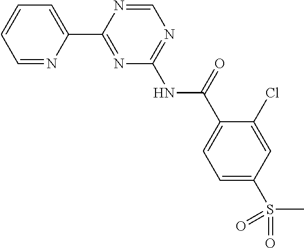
C1=NC(C2=NC(NC(=O)C3=CC=C(S(C)(=O)=O)C=C3Cl)=NC=N2)=CC=C1
